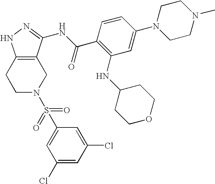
C1C2=C(CCN1S(C1=CC(Cl)=CC(Cl)=C1)(=O)=O)NN=C2NC(C1=C(NC2CCOCC2)C=C(N2CCN(C)CC2)C=C1)=O
